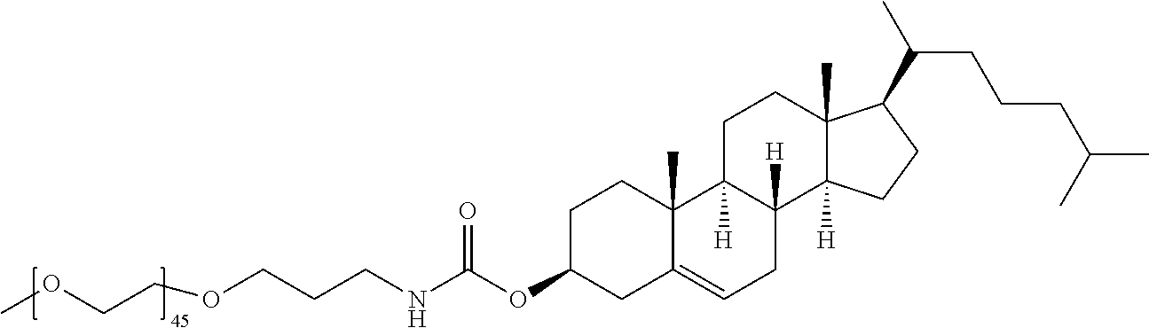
C1C(OC(NCCCOCCOC)=O)CC2=CCC3([H])C([H])(C2(C)C1)CCC1(C)C3([H])CCC1C(C)CCCC(C)C
